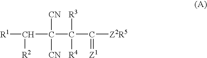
[R1]C([R2])C([CN])([CN])C([R4])([R3])C([Z2R5])=[Z1]
